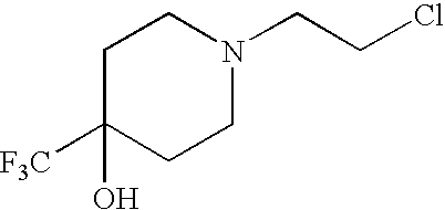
C1C([F3C])(O)CCN(CCCl)C1
